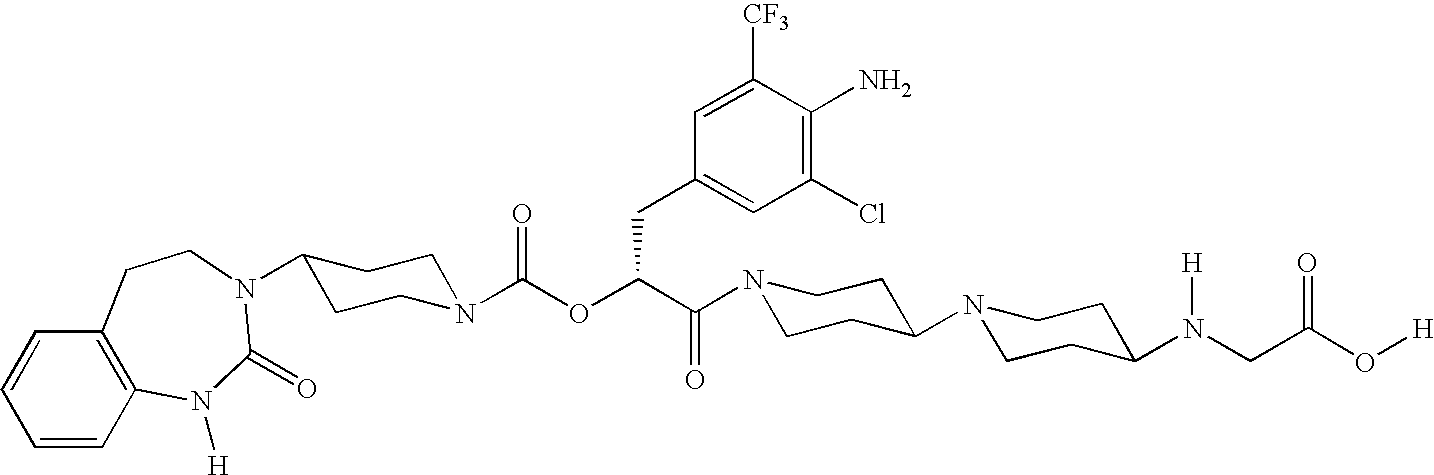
N1(C(C(OC(N2CCC(N3C(=O)N([H])C4=C(C=CC=C4)CC3)CC2)=O)CC2=CC(Cl)=C(N)C([CF3])=C2)=O)CCC(N2CCC(N(CC(O[H])=O)[H])CC2)CC1
